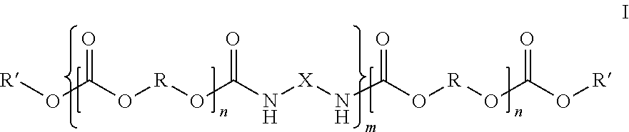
[R]OC(O[R]OC(N[X]NC(O[R]OC(O[R])=O)=O)=O)=O
